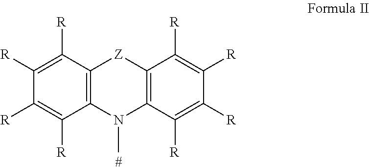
C12=C(N(C)C3=C([Z]1)C([R])=C([R])C([R])=C3[R])C([R])=C([R])C([R])=C2[R].[#]
